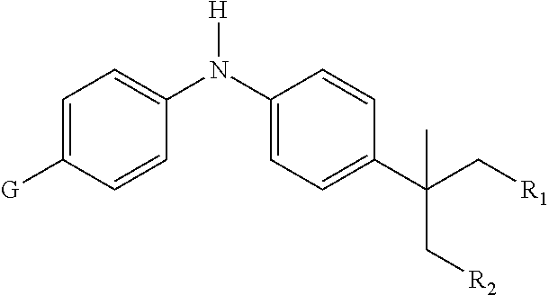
C1(N(C2=CC=C([G])C=C2)[H])=CC=C(C(C[R1])(C[R2])C)C=C1
